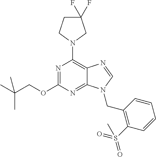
N1=C(OCC(C)(C)C)N=C2C(=C1N1CCC(F)(F)C1)N=CN2CC1=C(S(=O)(=O)C)C=CC=C1
